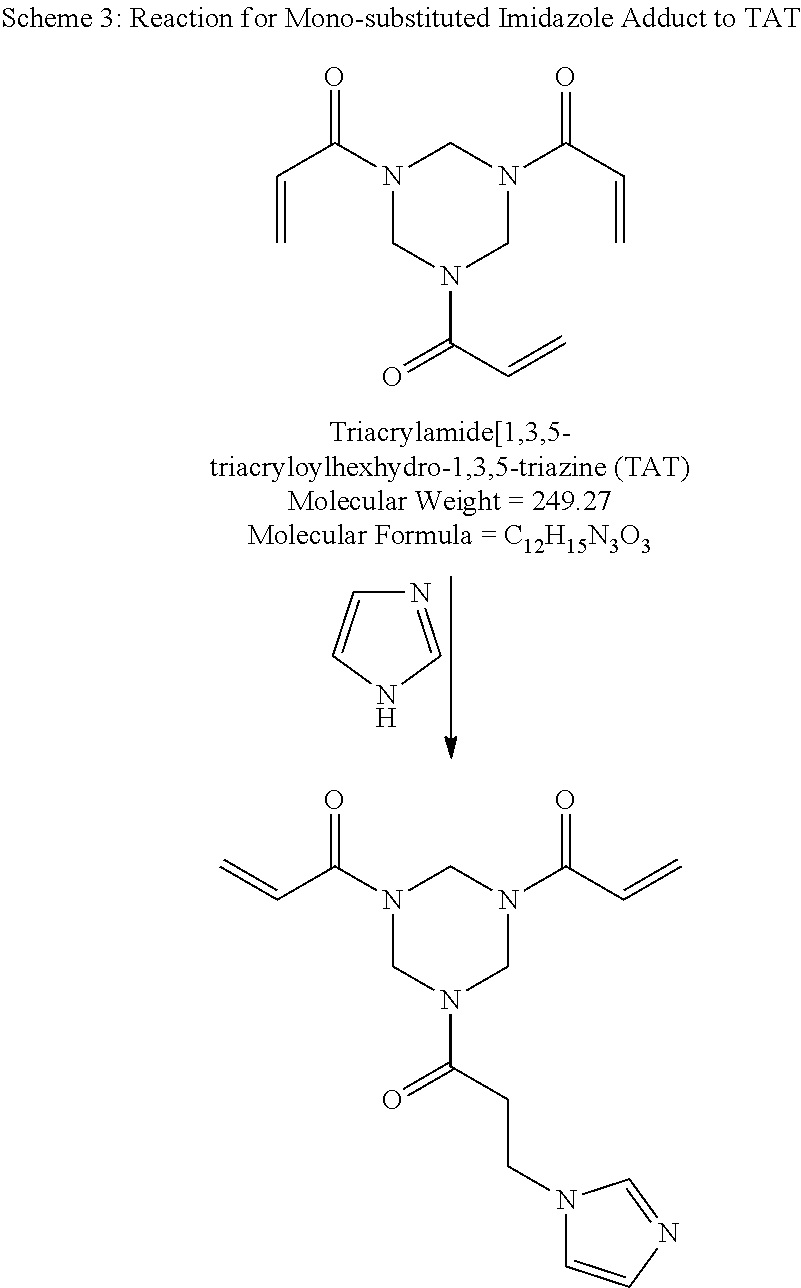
N1=CNC=C1.N1(C(=O)C=C)CN(C(=O)C=C)CN(C(=O)C=C)C1.N1(C(=O)C=C)CN(C(=O)CCN2C=CN=C2)CN(C(=O)C=C)C1
